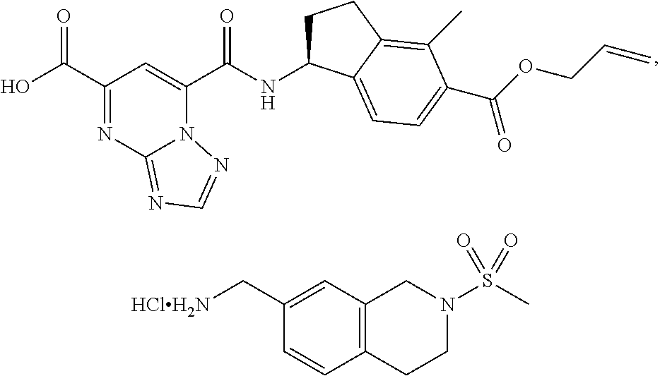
C1(C(=O)O)=NC2=NC=NN2C(C(=O)NC2CCC3=C(C)C(C(=O)OCC=C)=CC=C23)=C1.C1(C[HClH2N])=CC2=C(C=C1)CCN(S(C)(=O)=O)C2
